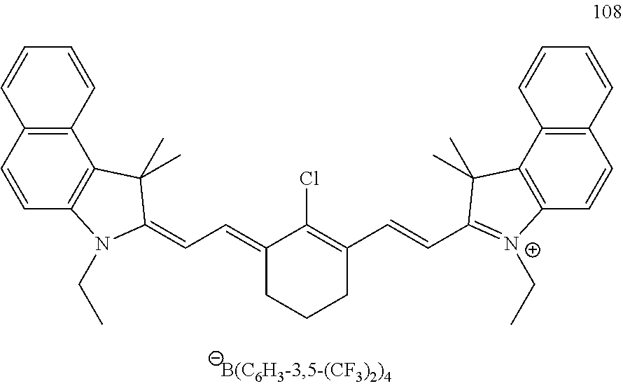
C1=CC2=C(C=C1)C=CC1=C2C(C)(C)C(=CC=C2CCCC(C=CC3=[N+](CC)C4=C(C5=C(C=CC=C5)C=C4)C3(C)C)=C2Cl)N1CC
